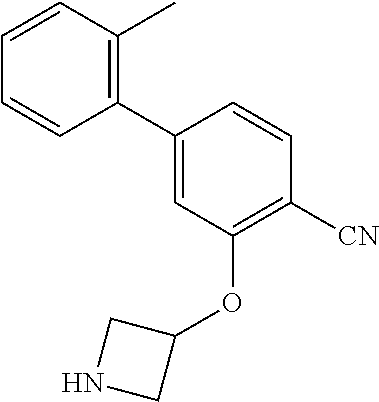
C1(C2=C(C)C=CC=C2)=CC(OC2CNC2)=C([CN])C=C1
